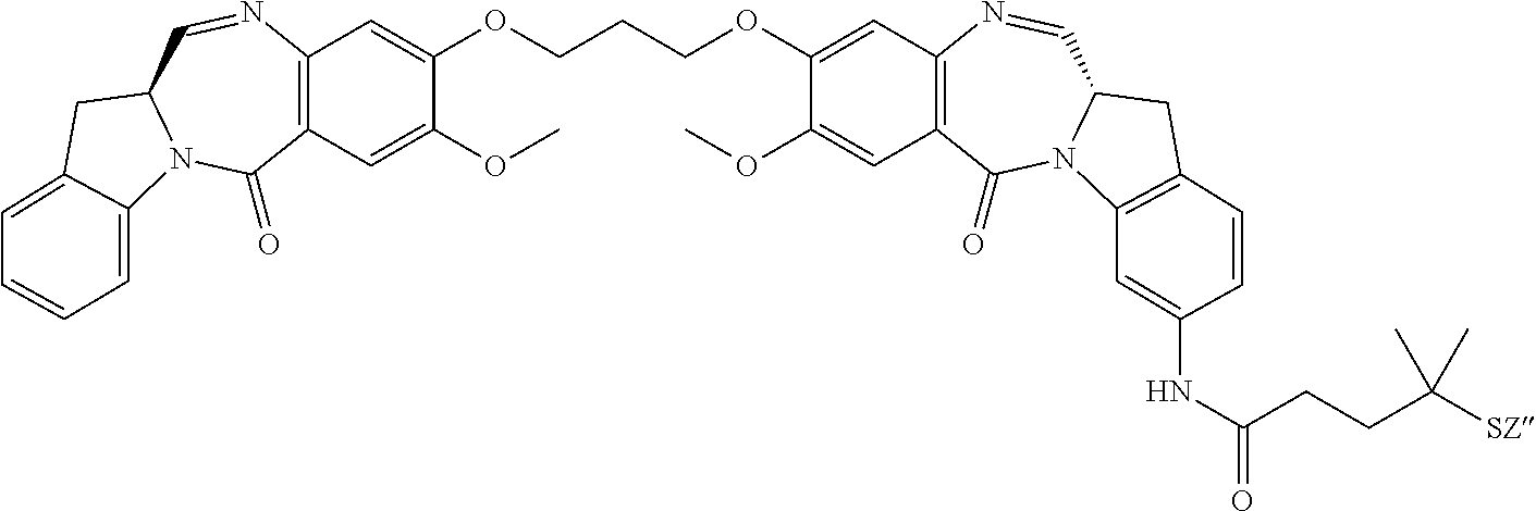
C12=C(C=C(OC)C(OCCCOC3=CC4=C(C=C3OC)C(=O)N3C(C=N4)CC4=C3C=C(NC(CCC([SZ])(C)C)=O)C=C4)=C1)C(=O)N1C(C=N2)CC2=CC=CC=C12
